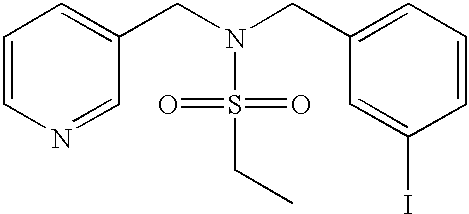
C1=CN=CC(CN(S(=O)(=O)CC)CC2=CC=CC(I)=C2)=C1
